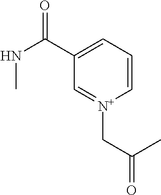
C1=C(C(NC)=O)C=[N+](CC(C)=O)C=C1
